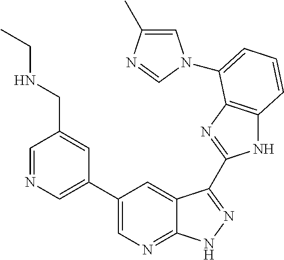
C1(C2=CN=CC(CNCC)=C2)=CN=C2C(=C1)C(C1=NC3=C(N1)C=CC=C3N1C=C(C)N=C1)=NN2
